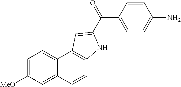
C1=CC2=CC([MeO])=CC=C2C2=C1NC(C(=O)C1=CC=C(N)C=C1)=C2
